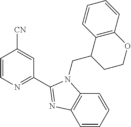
C1=CN=C(C2=NC3=C(C=CC=C3)N2CC2C3=C(C=CC=C3)OCC2)C=C1[CN]
